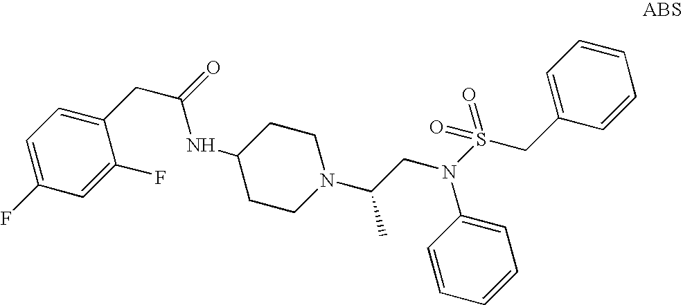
C1(CC(=O)NC2CCN(C(CN(S(=O)(CC3=CC=CC=C3)=O)C3=CC=CC=C3)C)CC2)=CC=C(F)C=C1F
